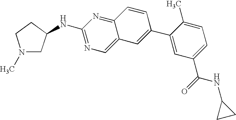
N1(C)CC(NC2=NC=C3C(=N2)C=CC(C2=CC(C(=O)NC4CC4)=CC=C2C)=C3)CC1
